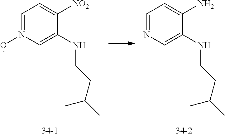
C1=NC=C(NCCC(C)C)C(N)=C1.C1=N(O)C=C(NCCC(C)C)C([NO2])=C1
